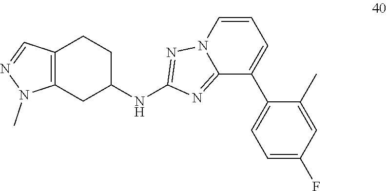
C12=NC(NC3CCC4=C(N(C)N=C4)C3)=NN1C=CC=C2C1=CC=C(F)C=C1C
